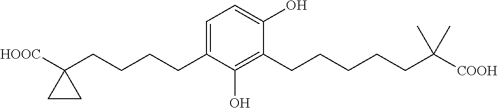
C1=C(CCCCC2([HOOC])CC2)C(O)=C(CCCCCC([COOH])(C)C)C(O)=C1
